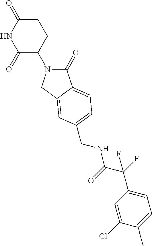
C1(=O)N(C2CCC(=O)NC2=O)CC2=CC(CNC(C(F)(C3=CC=C(C)C(Cl)=C3)F)=O)=CC=C12
